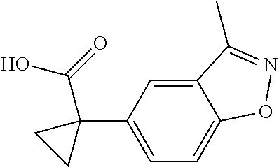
C12=CC(C3(C(O)=O)CC3)=CC=C1ON=C2C
